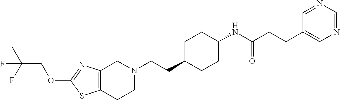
C12=C(CCN(CCC3CCC(NC(CCC4=CN=CN=C4)=O)CC3)C1)SC(OCC(C)(F)F)=N2
